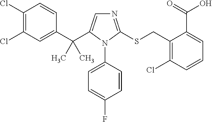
C1(C(C2=CN=C(SCC3=C(Cl)C=CC=C3C(=O)O)N2C2=CC=C(F)C=C2)(C)C)=CC(Cl)=C(Cl)C=C1
